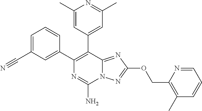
C1=C(C#N)C=C(C2=C(C3=CC(C)=NC(C)=C3)C3=NC(OCC4=C(C)C=CC=N4)=NN3C(N)=N2)C=C1
